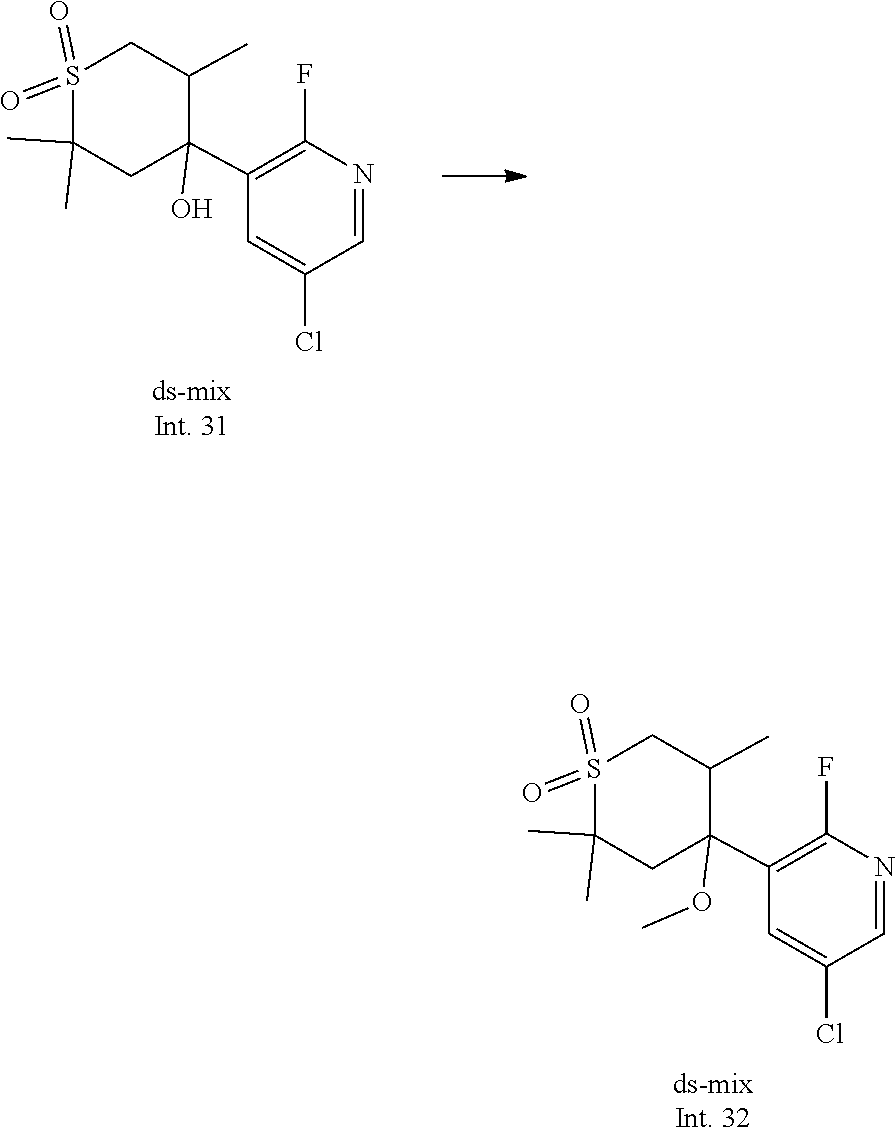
O=S1(=O)C(C)(C)CC(C2=C(F)N=CC(Cl)=C2)(O)C(C)C1.O=S1(=O)C(C)(C)CC(C2=C(F)N=CC(Cl)=C2)(OC)C(C)C1
